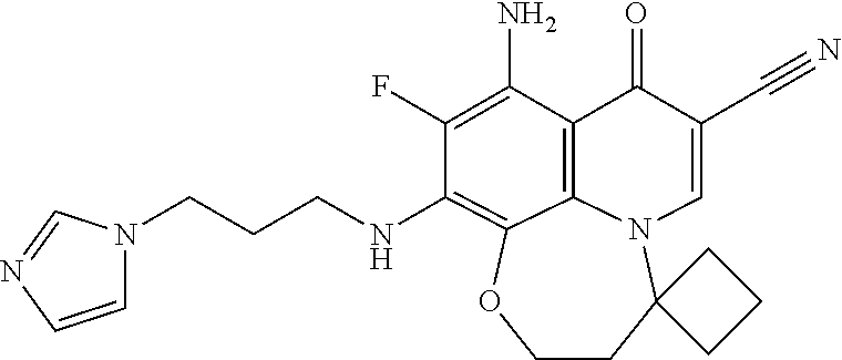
C(NC1=C2C3=C(C(N)=C1F)C(=O)C(C#N)=CN3C1(CCO2)CCC1)CCN1C=CN=C1
